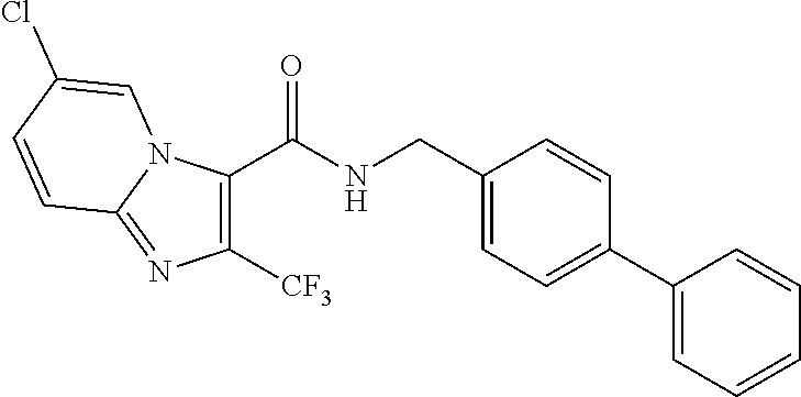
C1(C(NCC2=CC=C(C3=CC=CC=C3)C=C2)=O)=C([CF3])N=C2N1C=C(Cl)C=C2
